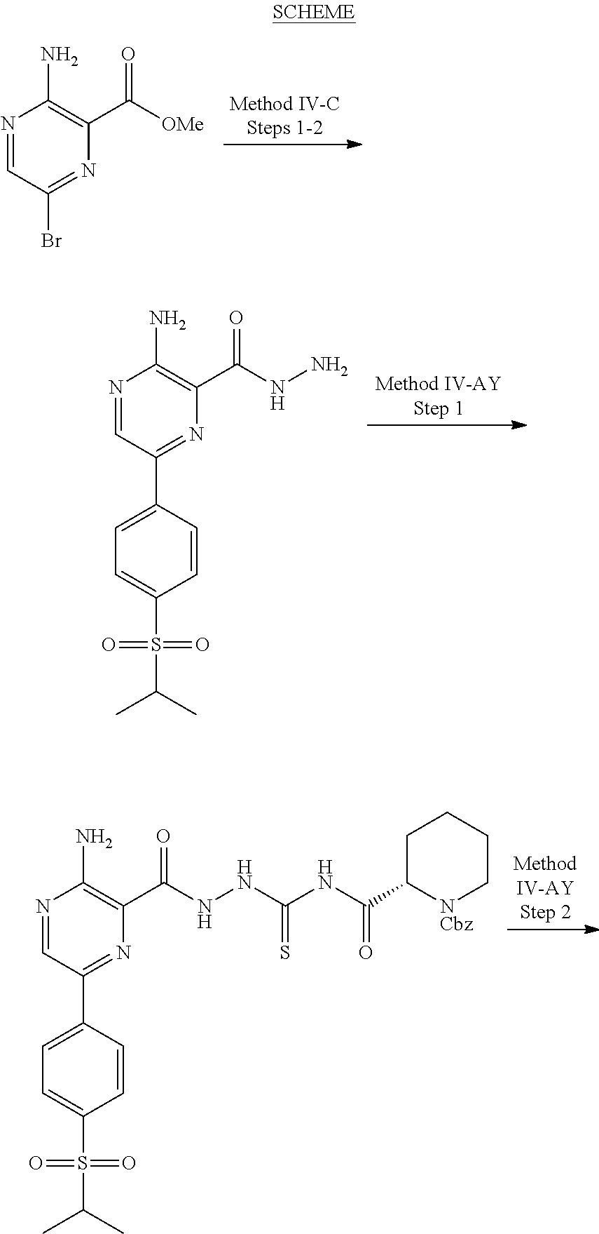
N1=CC(Br)=NC(C(=O)[OMe])=C1N.N1=CC(C2=CC=C(S(=O)(=O)C(C)C)C=C2)=NC(C(NN)=O)=C1N.N1=CC(C2=CC=C(S(=O)(=O)C(C)C)C=C2)=NC(C(=O)NNC(NC(C2[NCbz]CCCC2)=O)=S)=C1N
